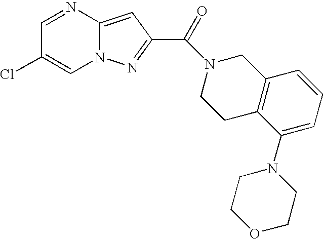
N1=CC(Cl)=CN2C1=CC(C(=O)N1CCC3=C(C1)C=CC=C3N1CCOCC1)=N2
